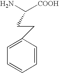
C1(CCC([COOH])N)=CC=CC=C1
